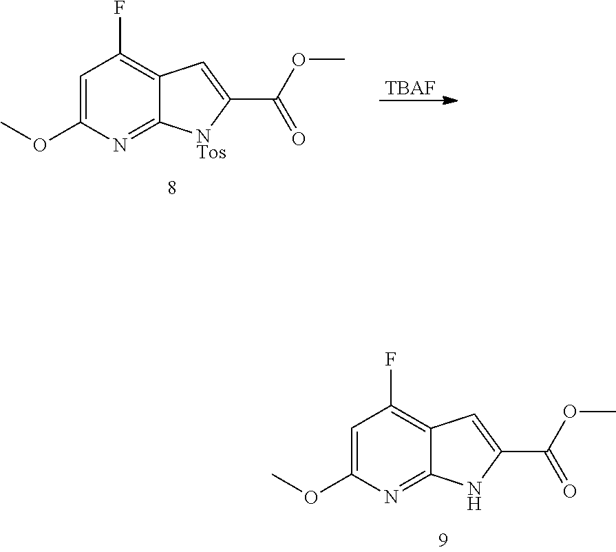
C1=C(OC)N=C2C(=C1F)C=C(C(OC)=O)[NTos]2.[TBAF].C1=C(OC)N=C2C(=C1F)C=C(C(OC)=O)N2
